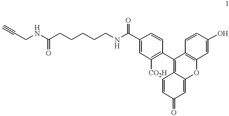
C(CNC(CCCCCNC(C1=CC([CO2H])=C(C2=C3C(=CC(=O)C=C3)OC3=C2C=CC(O)=C3)C=C1)=O)=O)#C
